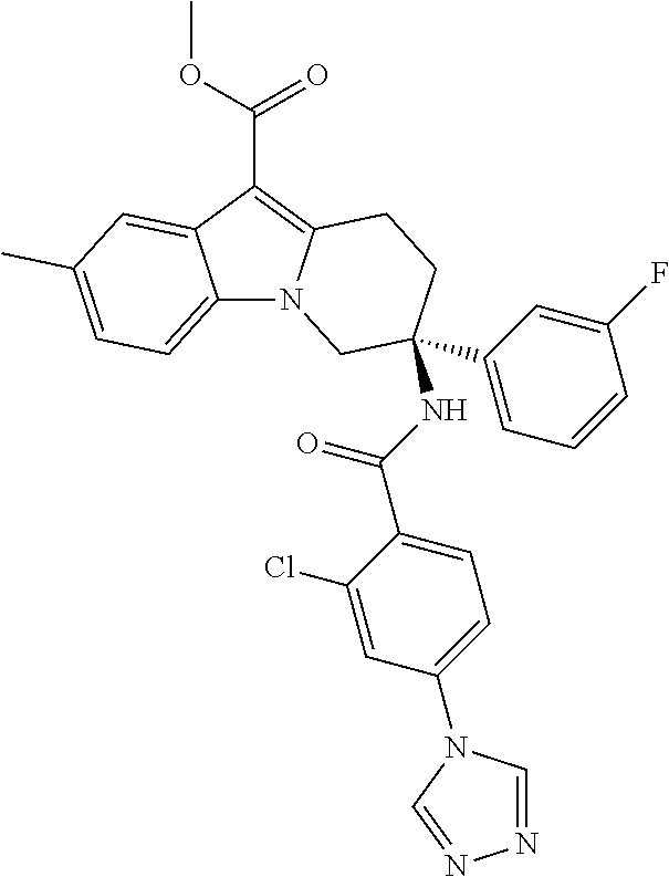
C12=CC=C(C)C=C1C(C(OC)=O)=C1N2CC(C2=CC=CC(F)=C2)(NC(C2=CC=C(N3C=NN=C3)C=C2Cl)=O)CC1
